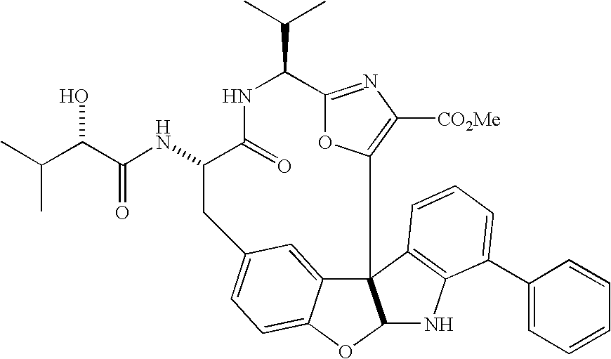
C12=NC([CO2Me])=C(O1)C13C4=CC(=CC=C4OC1NC1=C3C=CC=C1C1=CC=CC=C1)CC(NC(=O)C(O)C(C)C)C(=O)NC2C(C)C
